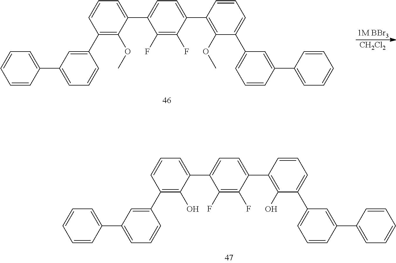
C1(F)=C(F)C(C2=C(O)C(C3=CC=CC(C4=CC=CC=C4)=C3)=CC=C2)=CC=C1C1=CC=CC(C2=CC(C3=CC=CC=C3)=CC=C2)=C1O.C1(F)=C(F)C(C2=C(OC)C(C3=CC=CC(C4=CC=CC=C4)=C3)=CC=C2)=CC=C1C1=CC=CC(C2=CC(C3=CC=CC=C3)=CC=C2)=C1OC.[1M BBr3].[CH2Cl2]
